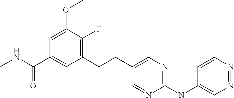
C1(CCC2=CN=C(NC3=CN=NC=C3)N=C2)=C(F)C(OC)=CC(C(NC)=O)=C1
